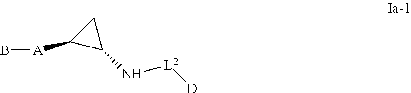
B[A]C1C(N[L2][D])C1
